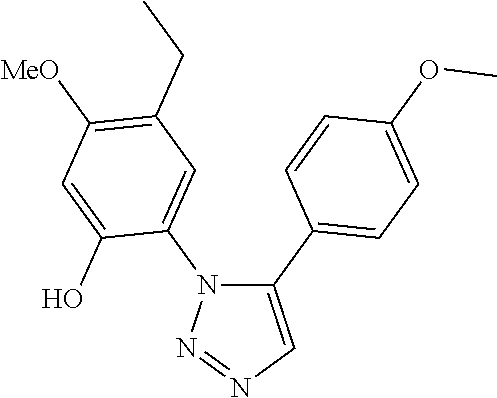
C1(C2=CC=C(OC)C=C2)=CN=NN1C1=CC(CC)=C([MeO])C=C1O
